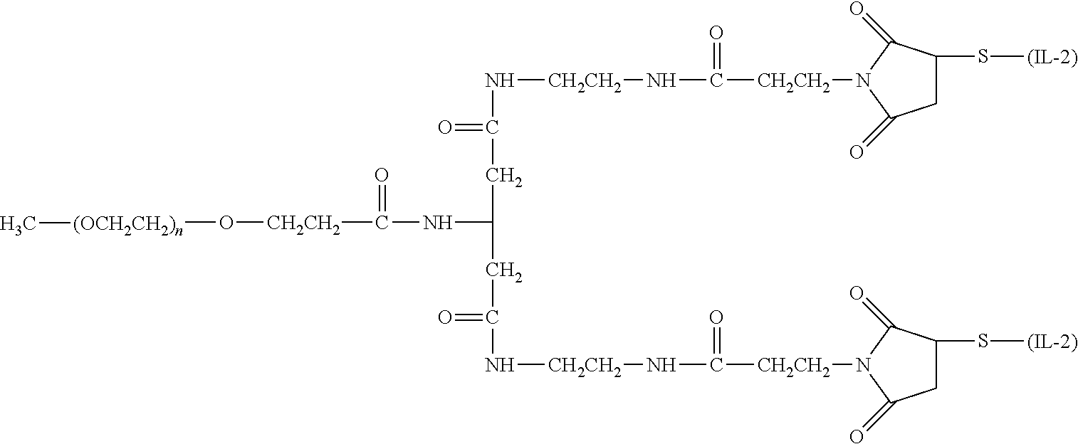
N([CH2CH2]NC(=O)[CH2CH2]N1C(=O)CC(S[(IL-2)])C1=O)C(CC(CC(=O)N[CH2CH2]NC(=O)[CH2CH2]N1C(=O)CC(S[(IL-2)])C1=O)NC([CH2CH2]O[(OCH2CH2)n]C)=O)=O
